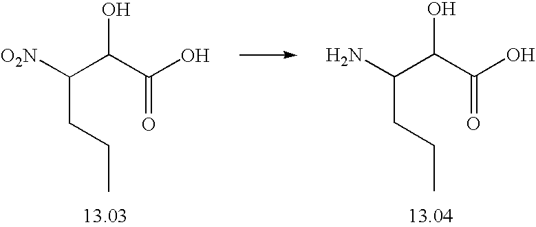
[O2N]C(C(C(O)=O)O)CCC.NC(C(C(O)=O)O)CCC
